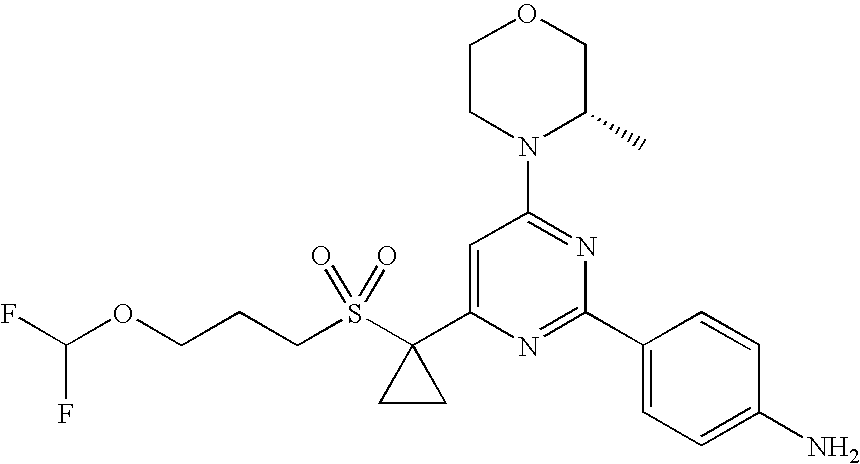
C1CN(C2=NC(C3=CC=C(N)C=C3)=NC(C3(S(CCCOC(F)F)(=O)=O)CC3)=C2)C(C)CO1
